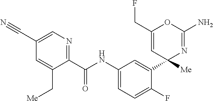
C1(C(NC2=CC=C(F)C(C3([Me])N=C(N)OC(CF)=C3)=C2)=O)=NC=C(C#N)C=C1C[Me]
